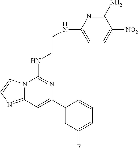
C12=NC=CN1C(NCCNC1=CC=C([NO2])C(N)=N1)=NC(C1=CC(F)=CC=C1)=C2
